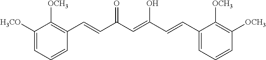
C1([H3CO])=CC=CC(C=CC(C=C(C=CC2=CC=CC([OCH3])=C2[OCH3])O)=O)=C1[OCH3]
